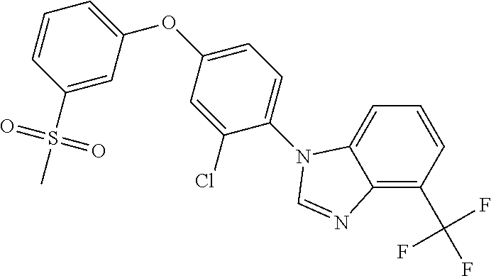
C1=C(S(C)(=O)=O)C=CC=C1OC1=CC=C(N2C3=CC=CC(C(F)(F)F)=C3N=C2)C(Cl)=C1
